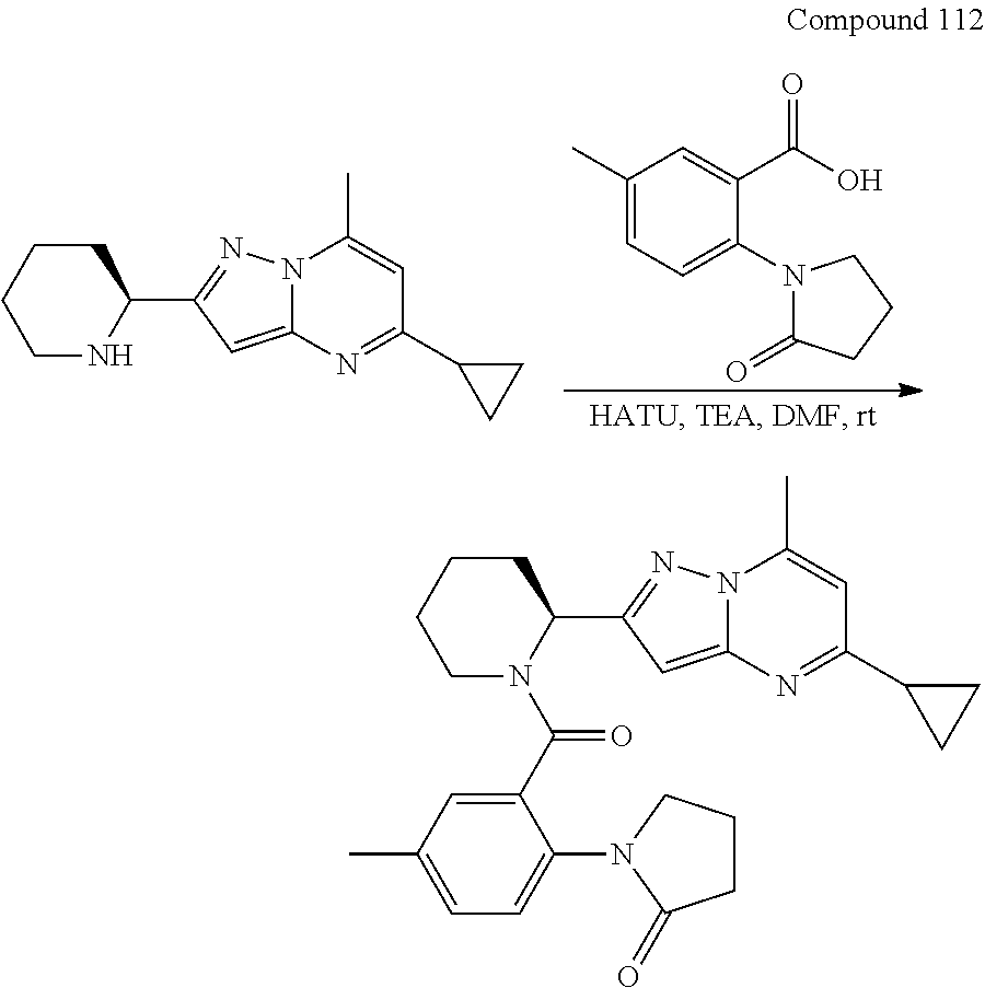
C1(C)=CC=C(N2C(=O)CCC2)C(C(O)=O)=C1.N1CCCCC1C1=NN2C(=C1)N=C(C1CC1)C=C2C.C1(C(N2CCCCC2C2=NN3C(=C2)N=C(C2CC2)C=C3C)=O)=CC(C)=CC=C1N1C(=O)CCC1
